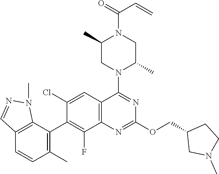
C12=C(C=C(Cl)C(C3=C(C)C=CC4=C3N(C)N=C4)=C1F)C(N1C(C)CN(C(=O)C=C)C(C)C1)=NC(OCC1CN(C)CC1)=N2
